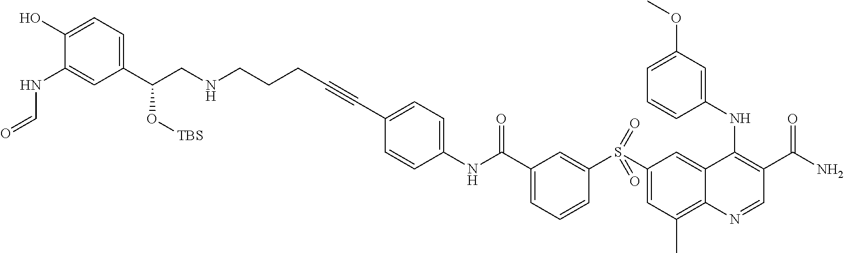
C1(NC=O)=CC(C(CNCCCC#CC2=CC=C(NC(C3=CC=CC(S(C4=CC(C)=C5C(=C4)C(NC4=CC(OC)=CC=C4)=C(C(N)=O)C=N5)(=O)=O)=C3)=O)C=C2)O[TBS])=CC=C1O
